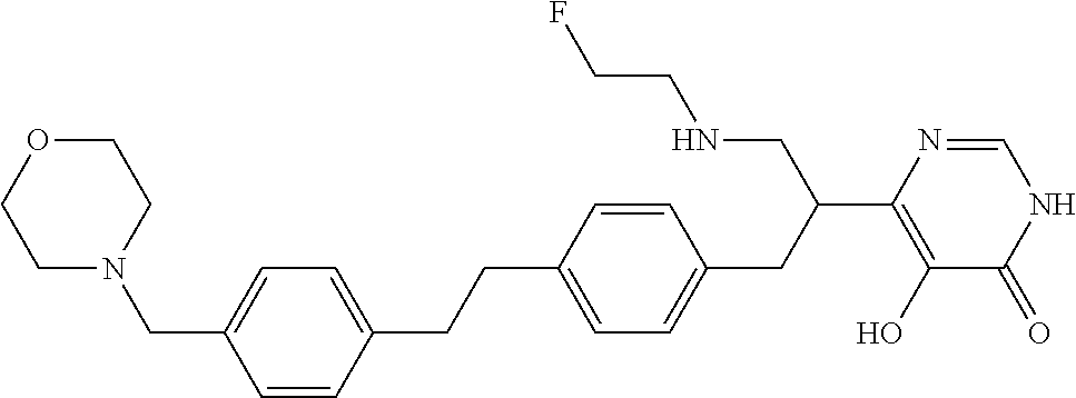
C1(CCC2=CC=C(CN3CCOCC3)C=C2)=CC=C(CC(C2=C(O)C(=O)NC=N2)CNCCF)C=C1
